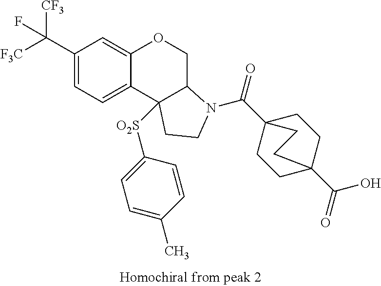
C1(C([F3C])([CF3])F)=CC=C2C(=C1)OCC1C2([O2S]C2=CC=C(C)C=C2)CCN1C(C12CCC(C(=O)O)(CC1)CC2)=O
